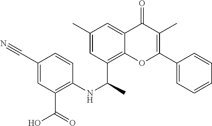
C1(C#N)=CC(C(O)=O)=C(NC(C2=C3C(=CC(C)=C2)C(=O)C(C)=C(C2=CC=CC=C2)O3)C)C=C1
